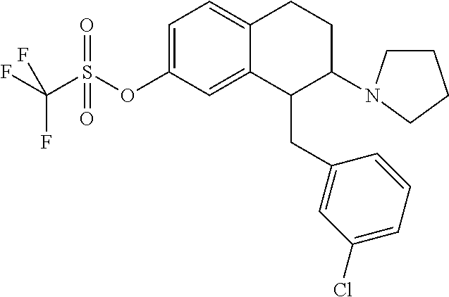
C1=C(OS(C(F)(F)F)(=O)=O)C=C2C(=C1)CCC(N1CCCC1)C2CC1=CC(Cl)=CC=C1
